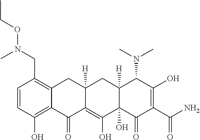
C1=CC(O)=C2C(=C1CN(OCC)C)CC1([H])C(=C(O)C3(O)C([H])(C1)C(N(C)C)C(O)=C(C(=O)N)C3=O)C2=O
